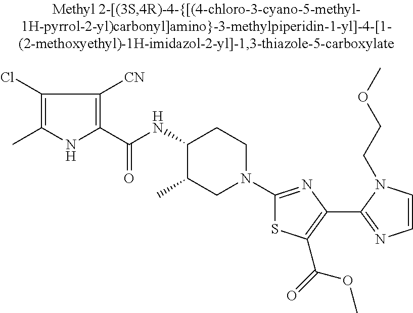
C1(Cl)=C(C)NC(C(=O)NC2C(C)CN(C3=NC(C4=NC=CN4CCOC)=C(C(=O)OC)S3)CC2)=C1[CN]
